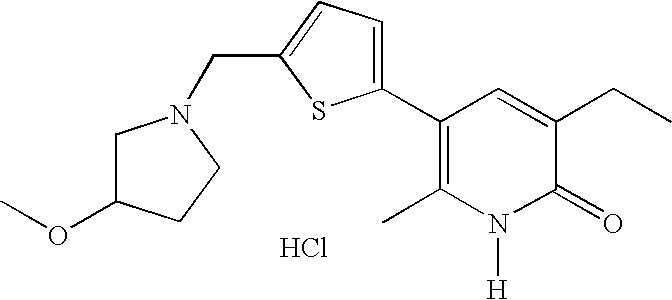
C1C(OC)CCN1CC1=CC=C(C2=C(C)N([H])C(=O)C(CC)=C2)S1.Cl
